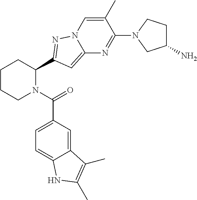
C1CCN(C(=O)C2=CC=C3C(=C2)C(C)=C(C)N3)C(C2=NN3C=C(C)C(N4CC(N)CC4)=NC3=C2)C1
